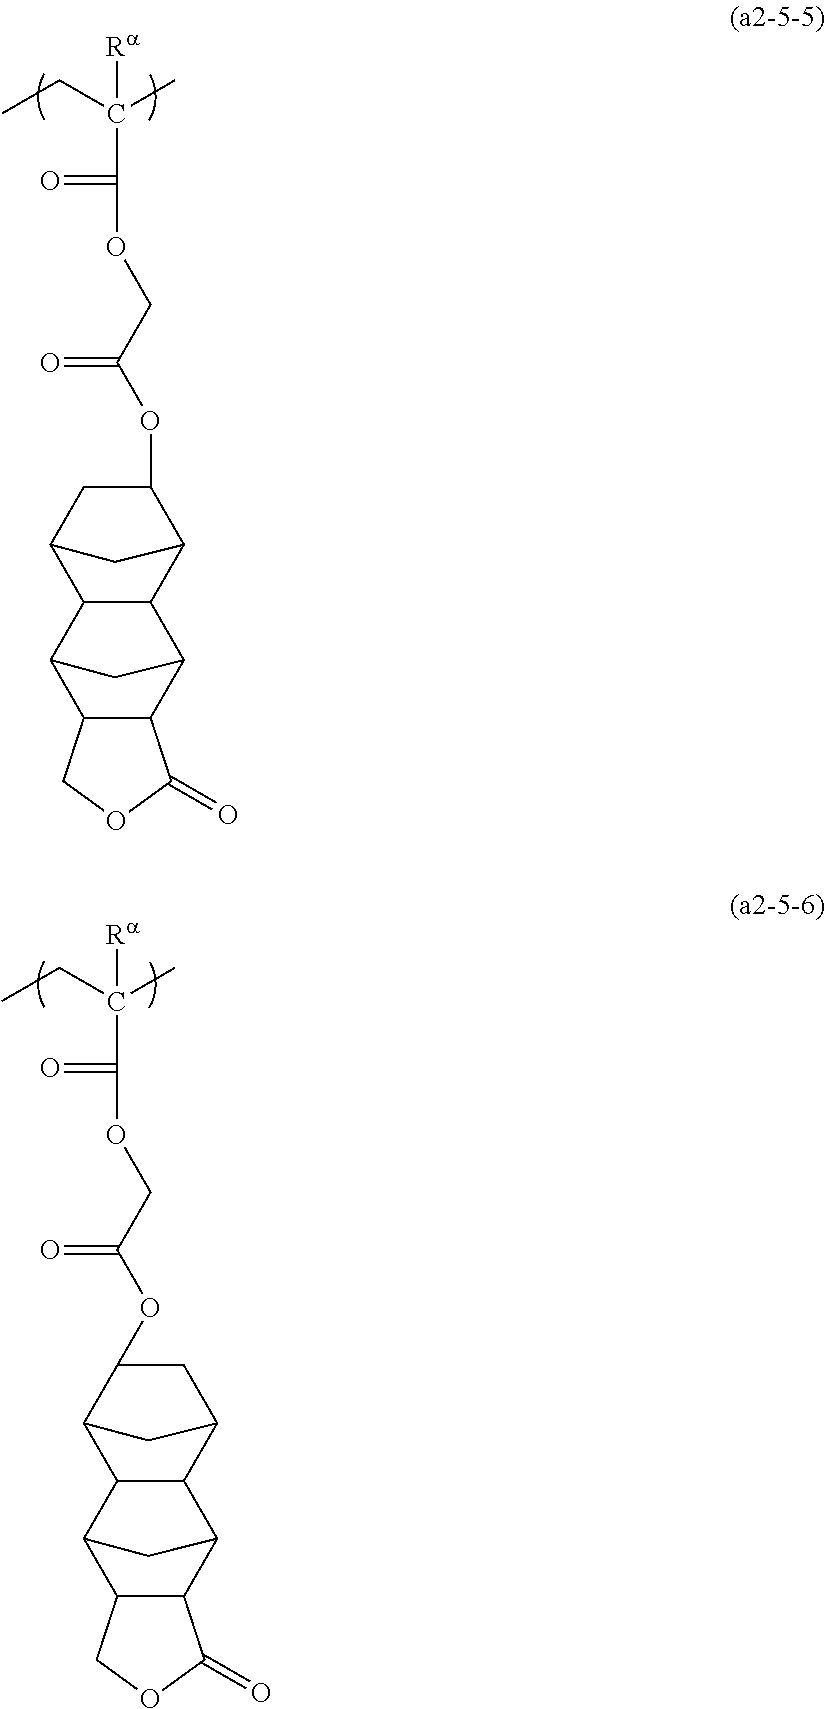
CCC(C)([Ra])C(=O)OCC(OC1C2C3C4C5C(C(C4)C3C(C1)C2)COC5=O)=O.CCC(C)([Ra])C(=O)OCC(OC1C2C3C4C5C(C(C4)C3C(C2)C1)C(=O)OC5)=O
